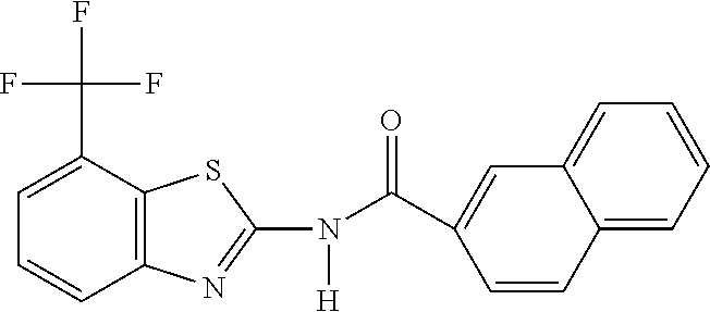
C1=C(C(F)(F)F)C2=C(C=C1)N=C(N(C(C1=CC3=CC=CC=C3C=C1)=O)[H])S2
